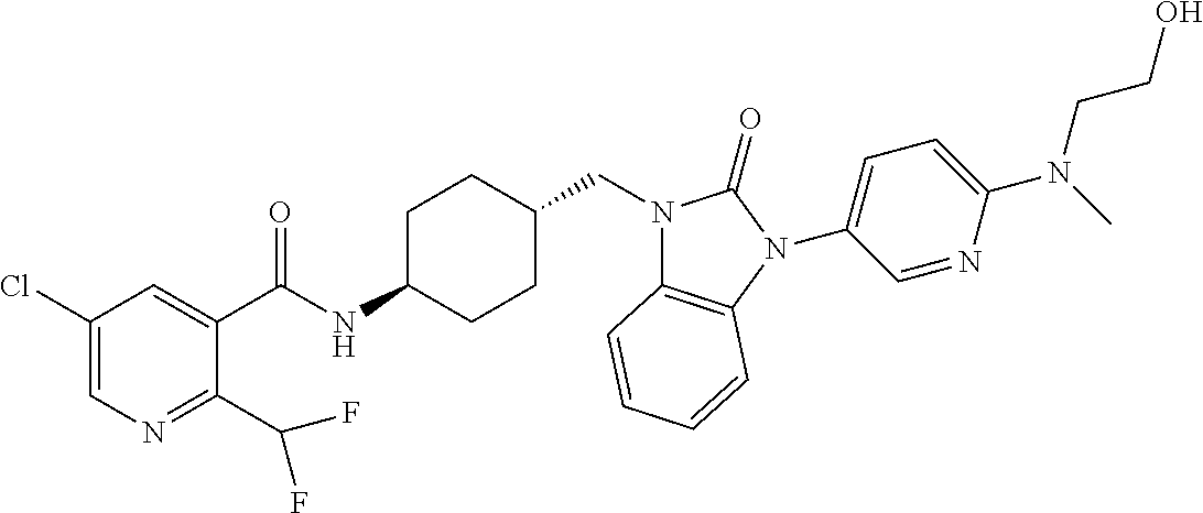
C1(Cl)=CN=C(C(F)F)C(C(NC2CCC(CN3C4=C(N(C5=CC=C(N(C)CCO)N=C5)C3=O)C=CC=C4)CC2)=O)=C1
